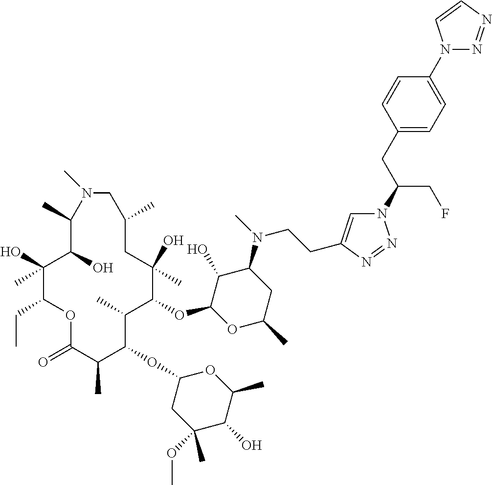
C1(O)C(OC2C(C)C(OC3CC(OC)(C)C(O)C(C)O3)C(C)C(=O)OC(CC)C(O)(C)C(O)C(C)N(C)CC(C)CC2(O)C)OC(C)CC1N(C)CCC1=CN(C(CF)CC2=CC=C(N3N=NC=C3)C=C2)N=N1
